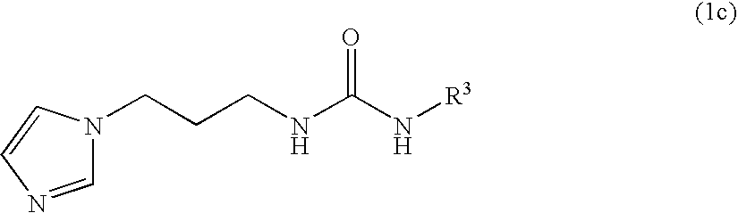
C(CCNC(N[R3])=O)N1C=NC=C1
